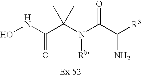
ONC(C(N(C(C([R3])N)=O)[Rb])(C)C)=O
